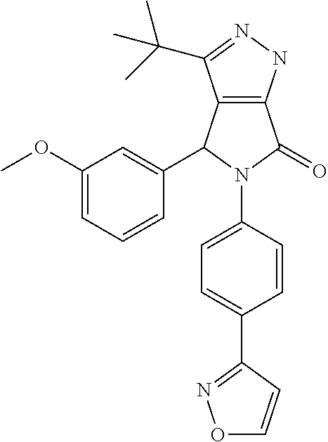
C12=C(NN=C1C(C)(C)C)C(=O)N(C1=CC=C(C3=NOC=C3)C=C1)C2C1=CC(OC)=CC=C1
